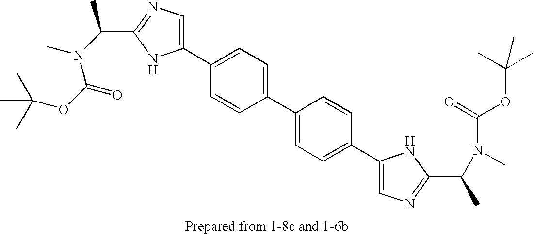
CC(OC(=O)N(C(C)C1=NC=C(C2=CC=C(C3=CC=C(C4=CN=C(C(N(C(=O)OC(C)(C)C)C)C)N4)C=C3)C=C2)N1)C)(C)C
